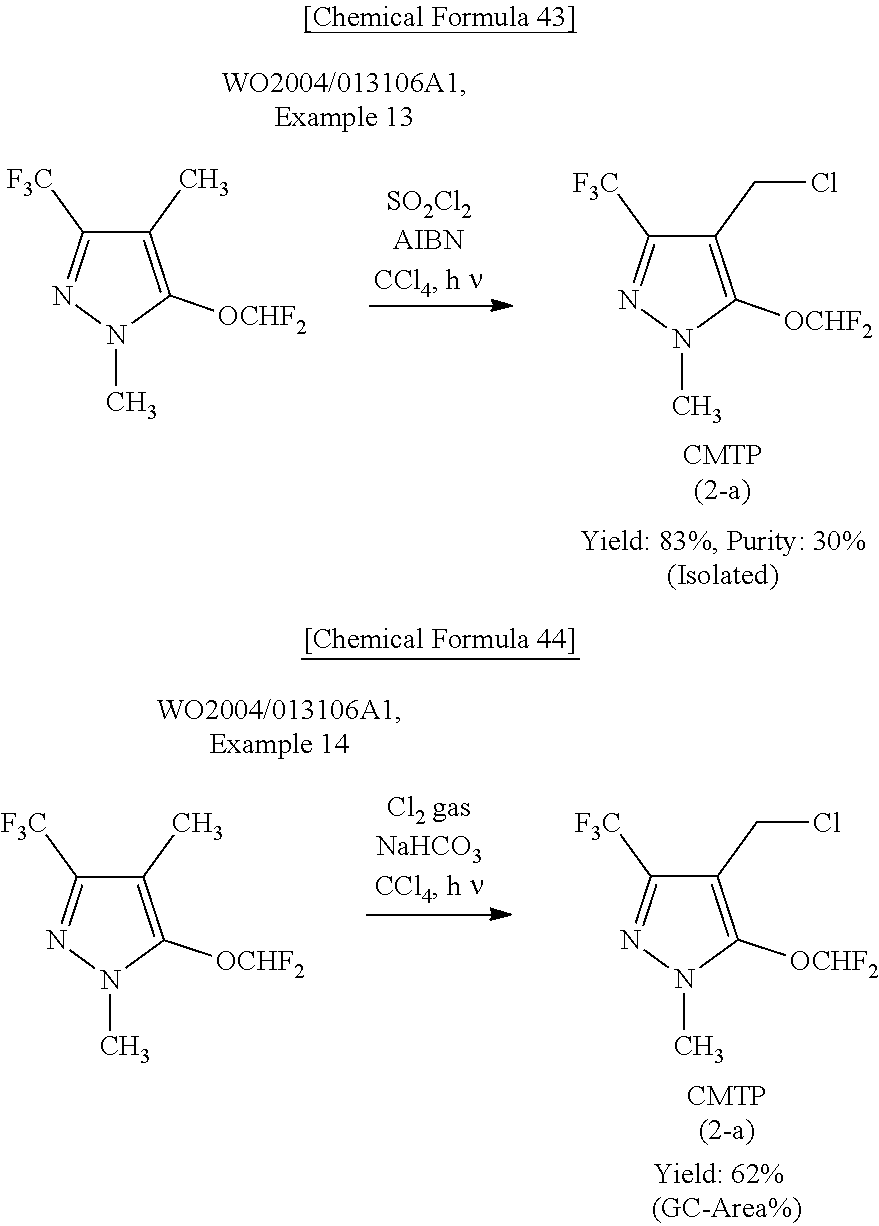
C1(C)=C([OCHF2])N(C)N=C1[F3C].C1(CCl)=C([OCHF2])N(C)N=C1[F3C].C1(C)=C([OCHF2])N(C)N=C1[F3C].C1(CCl)=C([OCHF2])N(C)N=C1[F3C]
